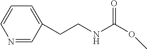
C1=CN=CC(CCNC(OC)=O)=C1
